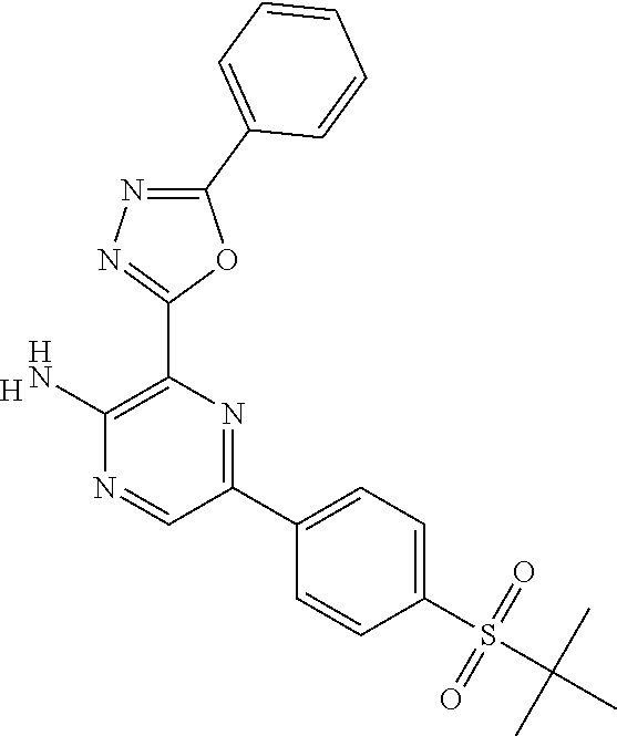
[H].C1(N)=C(C2=NN=C(C3=CC=CC=C3)O2)N=C(C2=CC=C(S(=O)(=O)C(C)(C)C)C=C2)C=N1
